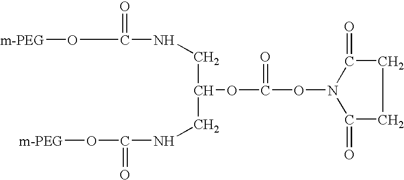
[m-PEG]OC(NCC(OC(ON1C(=O)CCC1=O)=O)CNC(O[m-PEG])=O)=O
